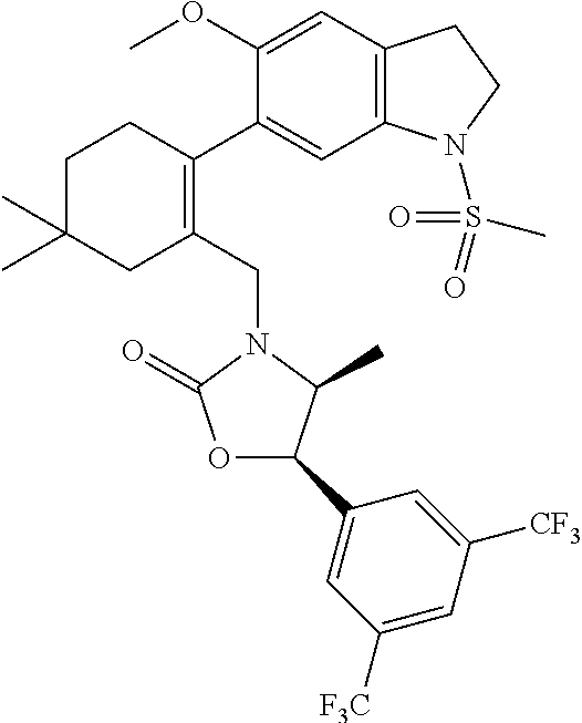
C1(OC)=CC2=C(C=C1C1=C(CN3C(=O)OC(C4=CC([F3C])=CC([CF3])=C4)C3C)CC(C)(C)CC1)N(S(C)(=O)=O)CC2
